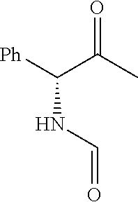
[Ph]C(C(C)=O)NC=O
